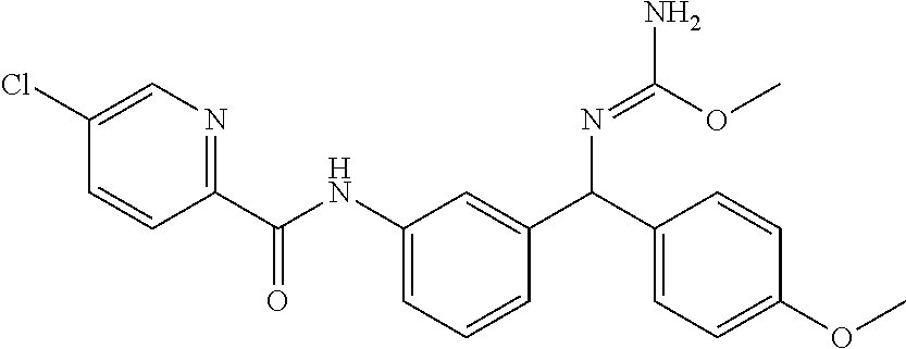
C1=C(Cl)C=CC(C(NC2=CC=CC(C(C3=CC=C(OC)C=C3)N=C(OC)N)=C2)=O)=N1
